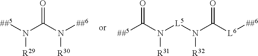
[##5]N(C(N([##6])[R30])=O)[R29].[##5]C(N([L5]N(C([L6][##6])=O)[R32])[R31])=O
